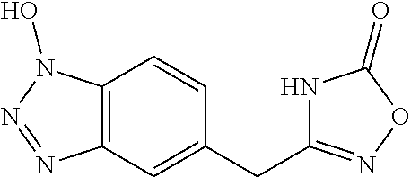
C12=C(C=C(CC3=NOC(=O)N3)C=C1)N=NN2O
